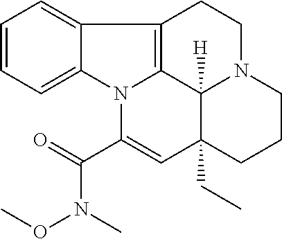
C1=CC=C2C(=C1)C1=C3N2C(C(=O)N(C)OC)=CC2(CC)C3([H])N(CC1)CCC2
